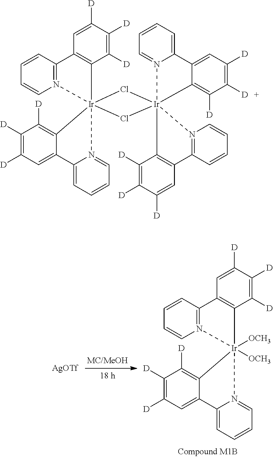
C1=CC2=N(C=C1)[Ir]13(C4=C([D])C([D])=C([D])C=C4C4=CC=CC=N41)(C1=C2C=C([D])C([D])=C1[D])Cl[Ir]12(C4=C([D])C([D])=C([D])C=C4C4=CC=CC=N41)(N1=C(C=CC=C1)C1=C2C([D])=C([D])C([D])=C1)Cl3.[AgOTf].C1=CC2=N(C=C1)[Ir]1([OCH3])([OCH3])(C3=C([D])C([D])=C([D])C=C3C3=CC=CC=N31)C1=C2C=C([D])C([D])=C1[D]
